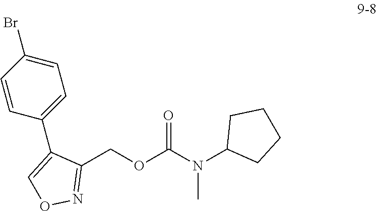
C1(COC(N(C2CCCC2)C)=O)=NOC=C1C1=CC=C(Br)C=C1
